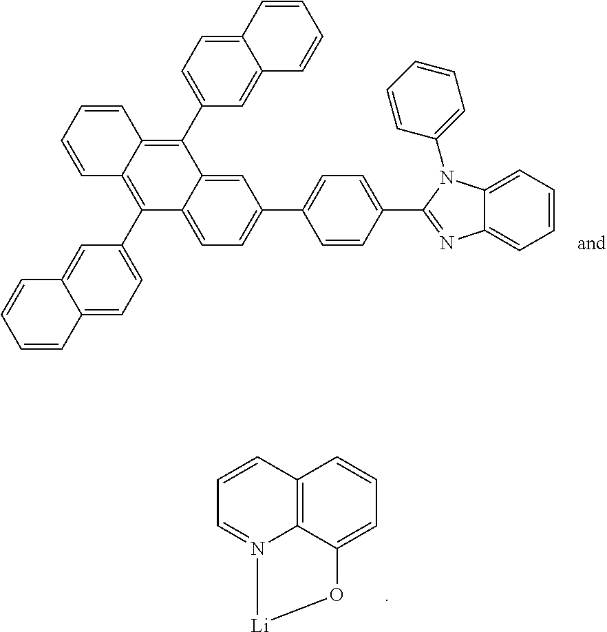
C12=C3C(=CC=C1)O[Li]N3=CC=C2.C1=CC=CC2=C(C3=CC=C4C(=C3)C=CC=C4)C3=CC=C(C4=CC=C(C5=NC6=CC=CC=C6N5C5=CC=CC=C5)C=C4)C=C3C(C3=CC=C4C(=C3)C=CC=C4)=C12
